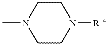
C1N([R14])CCN(C)C1
